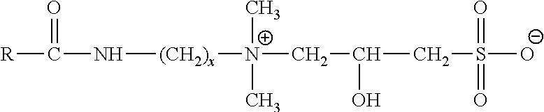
[R]C(=O)N[(CH2)x][N+](C)(C)CC(CS(=O)([O-])=O)O
